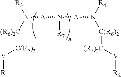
N([A]N([A]N([C(R6)2][(R5)2C][V][R2])[R4])[R7])([R3])[(R6)2C][C(R5)2][V][R1]
